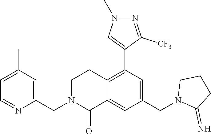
C1(C)=CC=NC(CN2C(=O)C3=CC(CN4C(=N)CCC4)=CC(C4=CN(C)N=C4[CF3])=C3CC2)=C1
